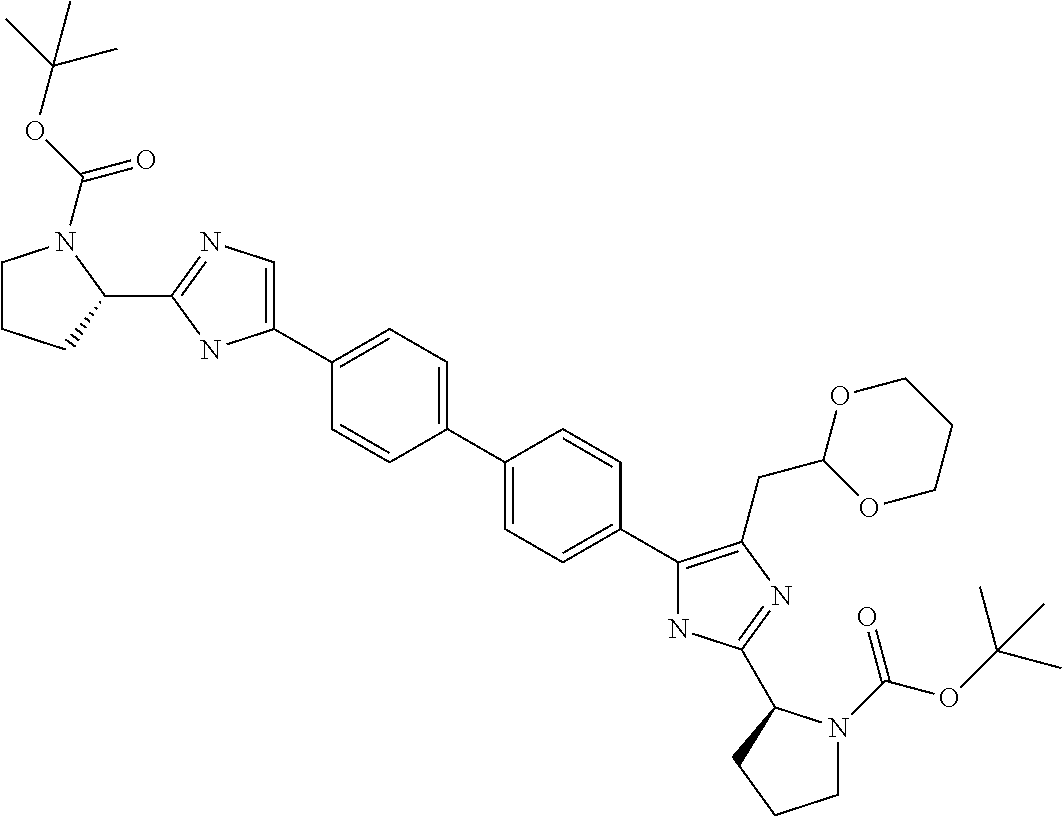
C1CCC(C2=NC=C(C3=CC=C(C4=CC=C(C5=C(CC6OCCCO6)N=C(C6N(C(OC(C)(C)C)=O)CCC6)N5)C=C4)C=C3)N2)N1C(OC(C)(C)C)=O
